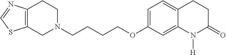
C12=C(CCN(CCCCOC3=CC=C4C(=C3)N([H])C(=O)CC4)C1)N=CS2
